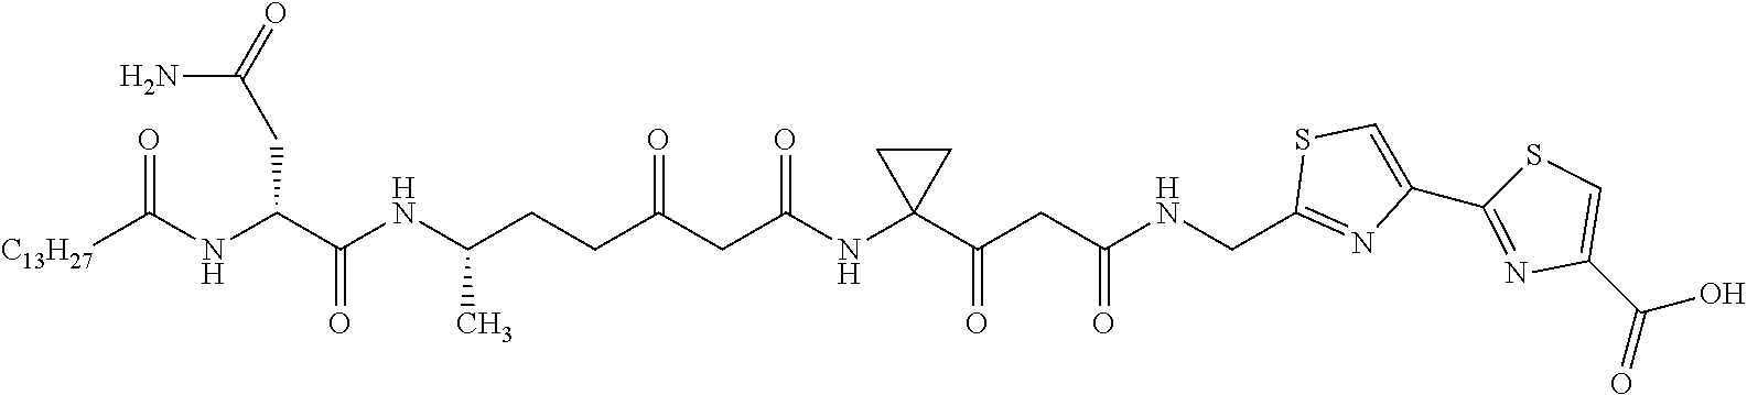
[C13H27]C(NC(C(NC(CCC(CC(=O)NC1(C(CC(NCC2=NC(C3=NC(C(O)=O)=CS3)=CS2)=O)=O)CC1)=O)C)=O)CC(N)=O)=O
